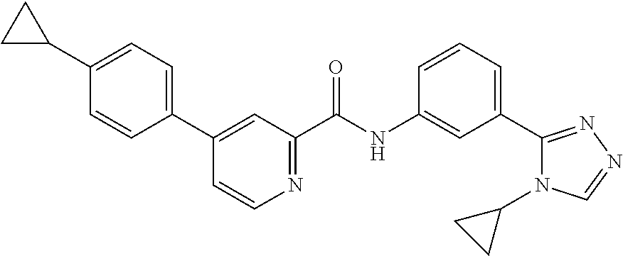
C1(C2=CC=C(C3CC3)C=C2)=CC(C(NC2=CC(C3=NN=CN3C3CC3)=CC=C2)=O)=NC=C1
